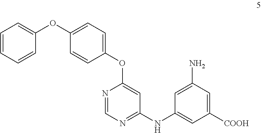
C1=CC=CC(OC2=CC=C(OC3=CC(NC4=CC([COOH])=CC(N)=C4)=NC=N3)C=C2)=C1
